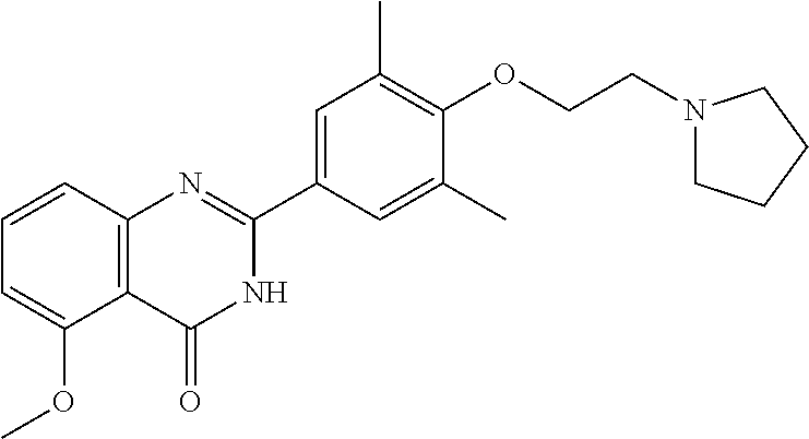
C1=CC2=C(C(OC)=C1)C(=O)NC(C1=CC(C)=C(OCCN3CCCC3)C(C)=C1)=N2
